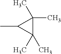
C1(C)(C)C(C)(C)C1C
